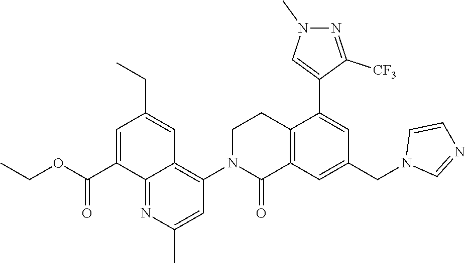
C12=C(C=C(CN3C=NC=C3)C=C1C1=CN(C)N=C1[CF3])C(=O)N(C1=C3C(=NC(C)=C1)C(C(OCC)=O)=CC(CC)=C3)CC2
